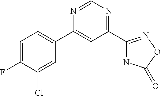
C1=C(F)C(Cl)=CC(C2=CC(C3=NOC(=O)N3)=NC=N2)=C1
